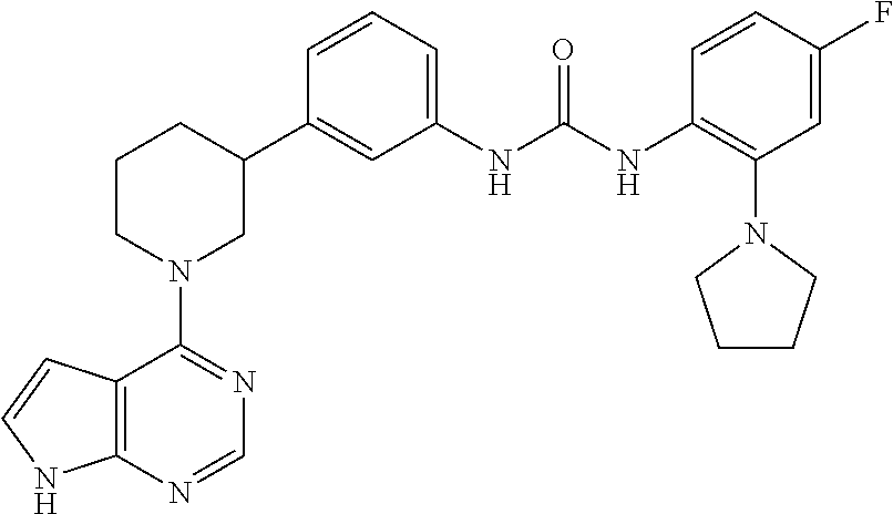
C12=C(N=CN=C1N1CC(C3=CC(NC(NC4=C(N5CCCC5)C=C(F)C=C4)=O)=CC=C3)CCC1)NC=C2
